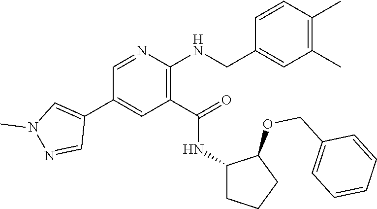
C1(COC2C(NC(C3=C(NCC4=CC(C)=C(C)C=C4)N=CC(C4=CN(C)N=C4)=C3)=O)CCC2)=CC=CC=C1
